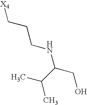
[X4]CCCNC(CO)C(C)C
